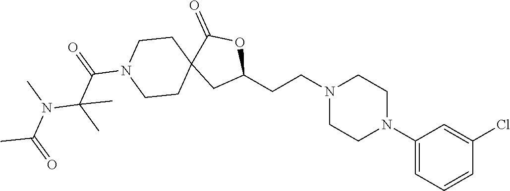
C1(N2CCN(CCC3OC(=O)C4(C3)CCN(C(C(N(C(C)=O)C)(C)C)=O)CC4)CC2)=CC=CC(Cl)=C1
